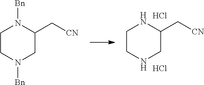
N1CC(C[CN])NCC1.Cl.Cl.[Bn]N1CC(C[CN])N([Bn])CC1
